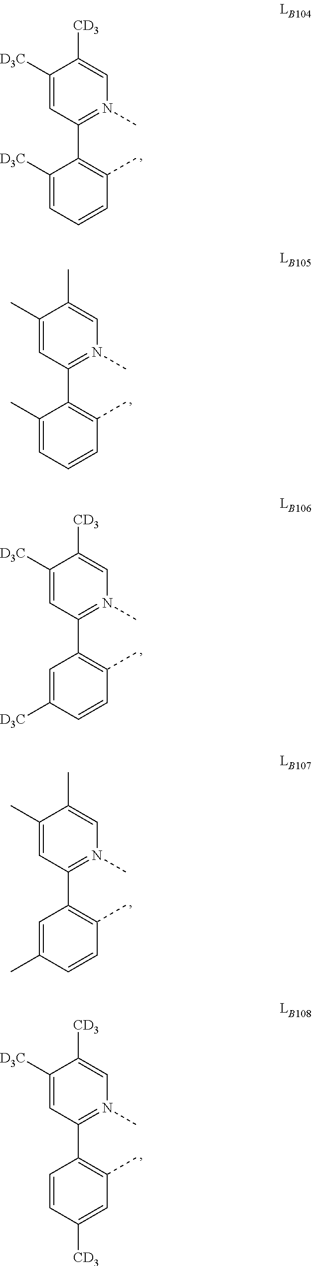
C1([D3C])=CC(C2=C(C)C=CC=C2[D3C])=N(C)C=C1[CD3].C1(C)=CC(C2=C(C)C=CC=C2C)=N(C)C=C1C.C1([D3C])=CC(C2=C(C)C=CC([D3C])=C2)=N(C)C=C1[CD3].C1(C)=CC(C2=C(C)C=CC(C)=C2)=N(C)C=C1C.C1([D3C])=CC(C2=C(C)C=C([CD3])C=C2)=N(C)C=C1[CD3]
